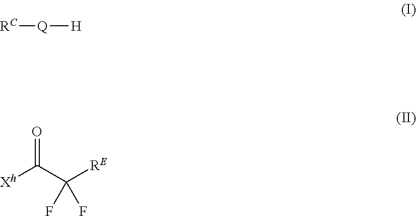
[RC][Q][H].[Xh]C(=O)C(F)([RE])F
